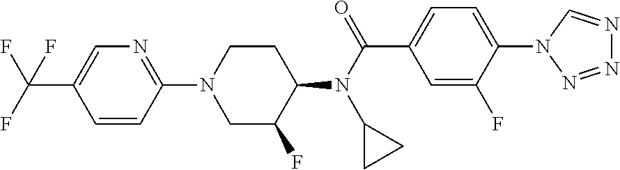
N1=C(N2CC(F)C(N(C(=O)C3=CC=C(N4N=NN=C4)C(F)=C3)C3CC3)CC2)C=CC(C(F)(F)F)=C1
